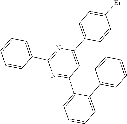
C1=CC=C(C2=NC(C3=CC=C(Br)C=C3)=CC(C3=CC=CC=C3C3=CC=CC=C3)=N2)C=C1
